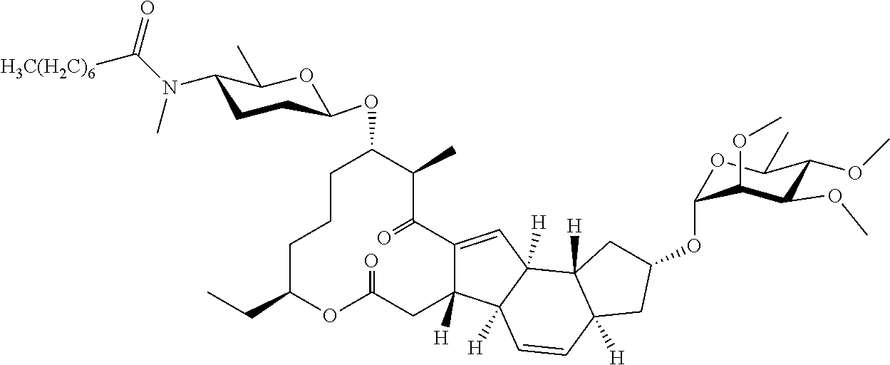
C1C(CC)OC(=O)CC2([H])C(=CC3([H])C2([H])C=CC2([H])C3([H])CC(OC3OC(C)C(OC)C(OC)C3OC)C2)C(=O)C(C)C(OC2CCC(N(C(=O)[H3C(H2C)6])C)C(C)O2)CC1
